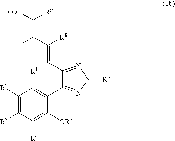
C1([R2])=C([R3])C([R4])=C([OR7])C(C2=NN([R])N=C2C=C(C(C)=C([HO2C])[R9])[R8])=C1[R1]
